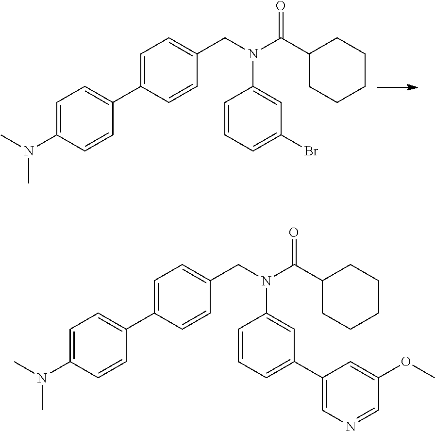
C1=C(N(C)C)C=CC(C2=CC=C(CN(C(C3CCCCC3)=O)C3=CC(Br)=CC=C3)C=C2)=C1.C1=C(N(C)C)C=CC(C2=CC=C(CN(C(C3CCCCC3)=O)C3=CC(C4=CN=CC(OC)=C4)=CC=C3)C=C2)=C1
